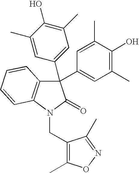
C1(C2(C3=CC(C)=C(O)C(C)=C3)C3=C(N(CC4=C(C)ON=C4C)C2=O)C=CC=C3)=CC(C)=C(O)C(C)=C1
